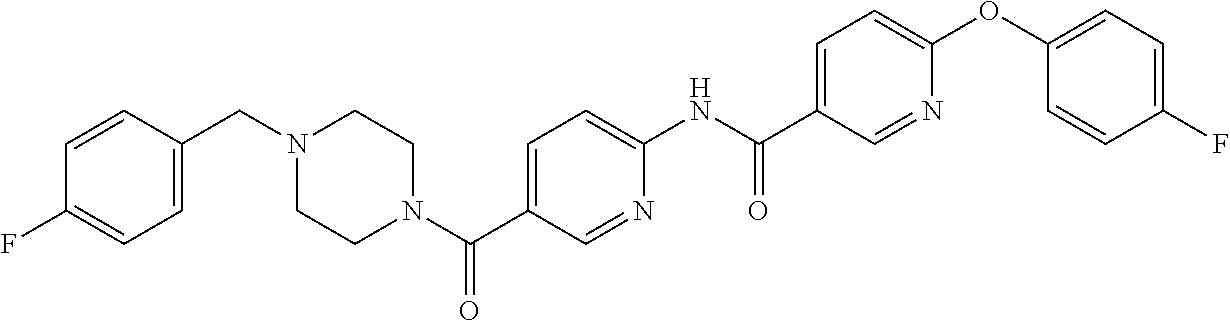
C1=C(CN2CCN(C(C3=CC=C(NC(C4=CC=C(OC5=CC=C(F)C=C5)N=C4)=O)N=C3)=O)CC2)C=CC(F)=C1
